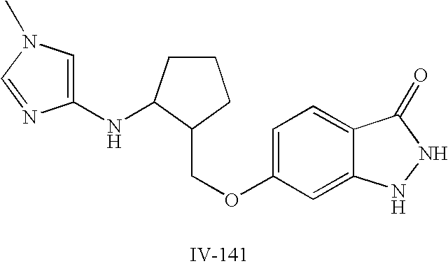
C1=C(OCC2CCCC2NC2=CN(C)C=N2)C=C2C(=C1)C(=O)NN2
